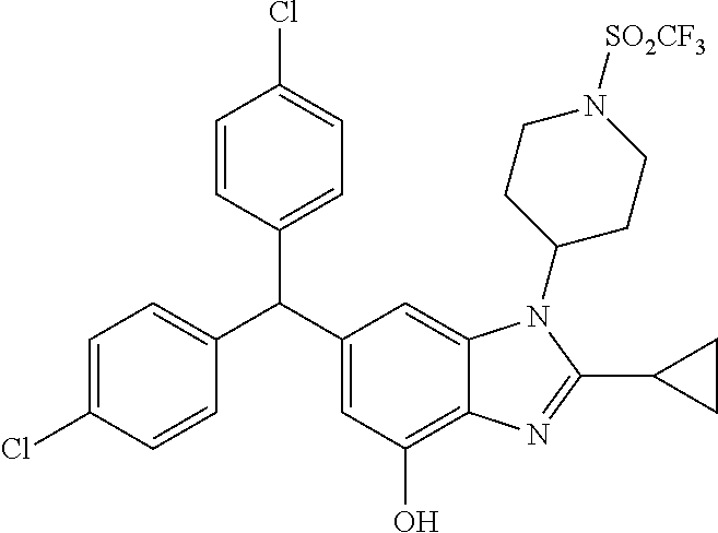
C1(C(C2=CC(O)=C3C(=C2)N(C2CCN([SO2CF3])CC2)C(C2CC2)=N3)C2=CC=C(Cl)C=C2)=CC=C(Cl)C=C1
